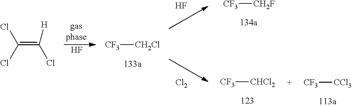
F.[CF3][CH2Cl].[CF3][CH2F].[CF3][CHCl2].[CF3][CCl3].F.[Cl2].C(=C([H])Cl)(Cl)Cl
